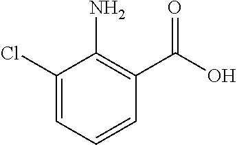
C1(Cl)=CC=CC(C(O)=O)=C1N
